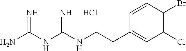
C1=CC(CCNC(NC(N)=N)=N)=CC(Cl)=C1Br.Cl
